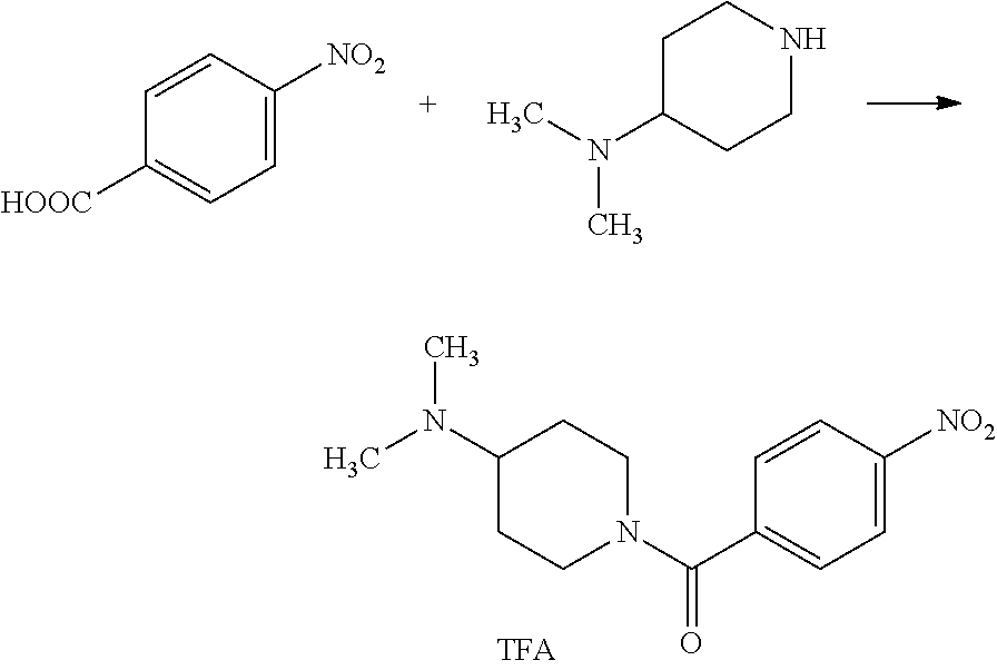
C1=CC([HOOC])=CC=C1[NO2].C1C(N(C)C)CCNC1.C1=CC(C(N2CCC(N(C)C)CC2)=O)=CC=C1[NO2]
